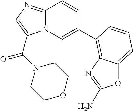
C12=NC=C(C(=O)N3CCOCC3)N1C=C(C1=C3C(=CC=C1)OC(N)=N3)C=C2
